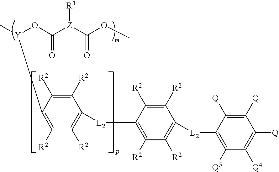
C1([R2])=C([Y](C)OC([Z](C(OC)=O)[R1])=O)C([R2])=C([R2])C([L2]C2=C([R2])C([R2])=C([L2]C3=C([Q5])C([Q4])=C([Q])C([Q])=C3[Q])C([R2])=C2[R2])=C1[R2]
